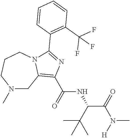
N1(C)CC2=C(C(=O)NC(C(=O)N([H])C)C(C)(C)C)N=C(C3=C(C(F)(F)F)C=CC=C3)N2CCC1
